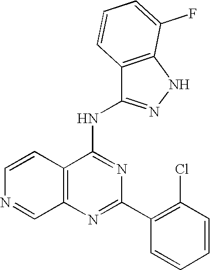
C12=C(N=C(C3=C(Cl)C=CC=C3)N=C1NC1=NNC3=C1C=CC=C3F)C=NC=C2
